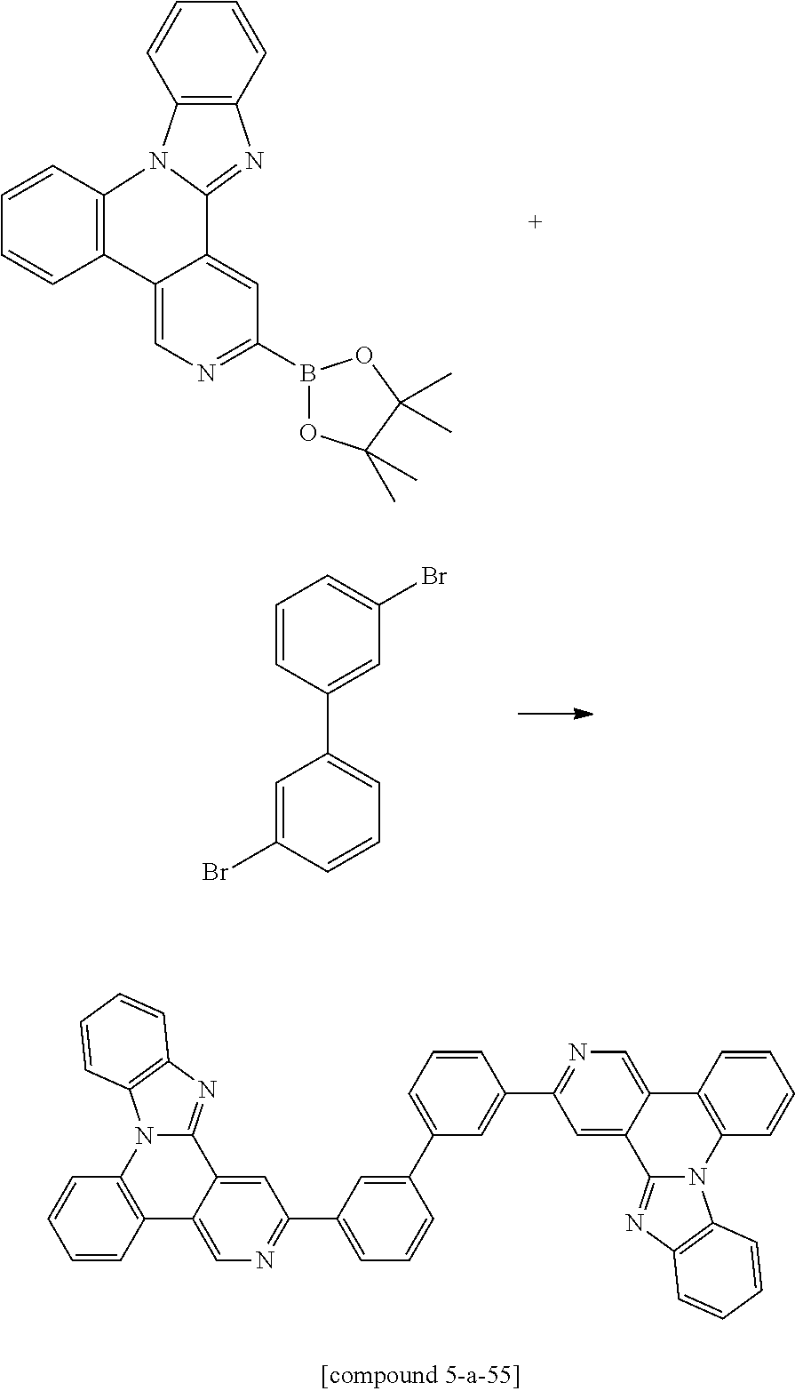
C1=CC2=C(C=C1)C1=CN=C(B3OC(C)(C)C(C)(C)O3)C=C1C1=NC3=C(N21)C=CC=C3.C1=CC(C2=CC=CC(Br)=C2)=CC(Br)=C1.C12=C(C=CC=C1)C1=CN=C(C3=CC=CC(C4=CC=CC(C5=NC=C6C(=C5)C5=NC7=C(N5C5=C6C=CC=C5)C=CC=C7)=C4)=C3)C=C1C1=NC3=C(N21)C=CC=C3
